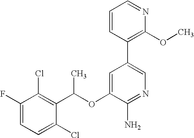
C1(OC(C2=C(Cl)C(F)=CC=C2Cl)C)=CC(C2=C(OC)N=CC=C2)=CN=C1N
